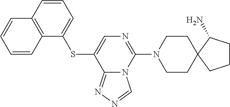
S(C1=CN=C(N2CCC3(CC2)C(N)CCC3)N2C1=NN=C2)C1=CC=CC2=C1C=CC=C2
